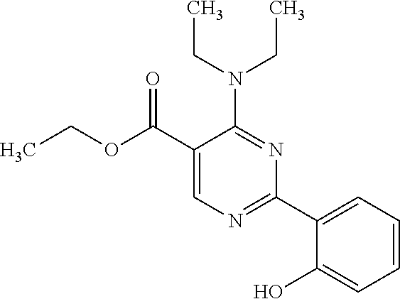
N(C1=NC(C2=CC=CC=C2O)=NC=C1C(OCC)=O)(CC)CC
